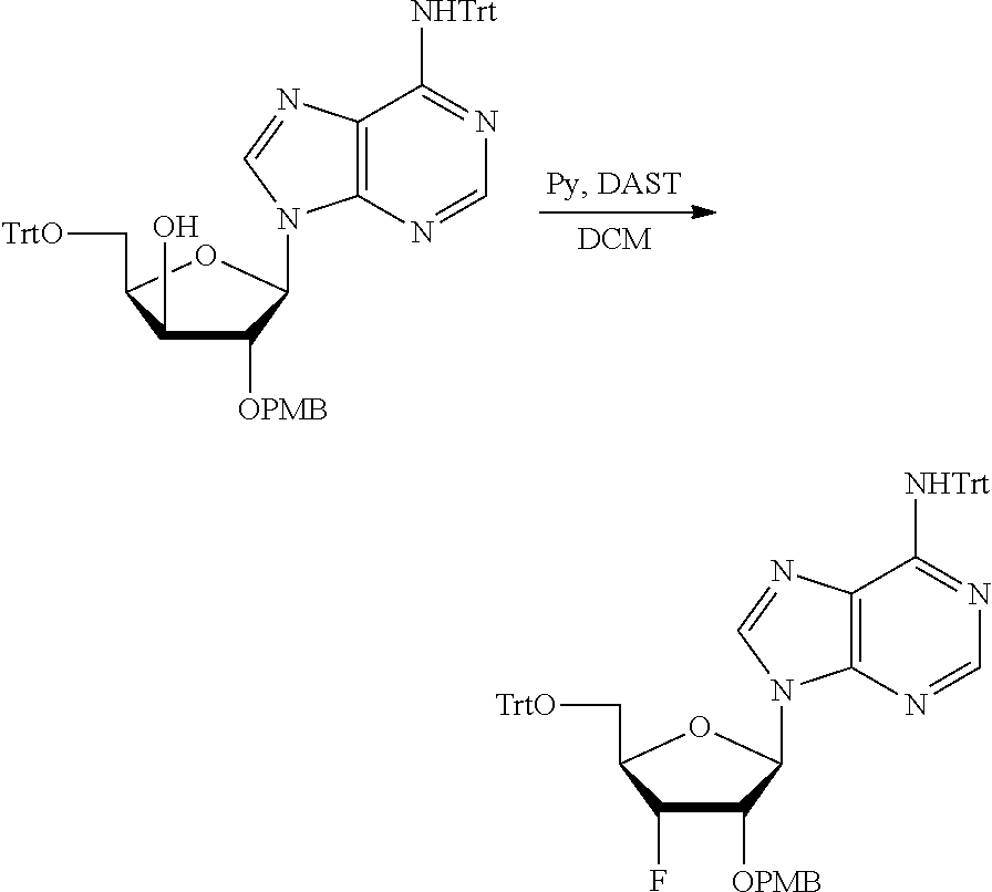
N1=C([NHTrt])C2=C(N=C1)N(C1C([OPMB])C(F)C(C[TrtO])O1)C=N2.N1=C([NHTrt])C2=C(N=C1)N(C1C([OPMB])C(O)C(C[TrtO])O1)C=N2
